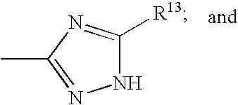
N1C([R13])=NC(C)=N1
